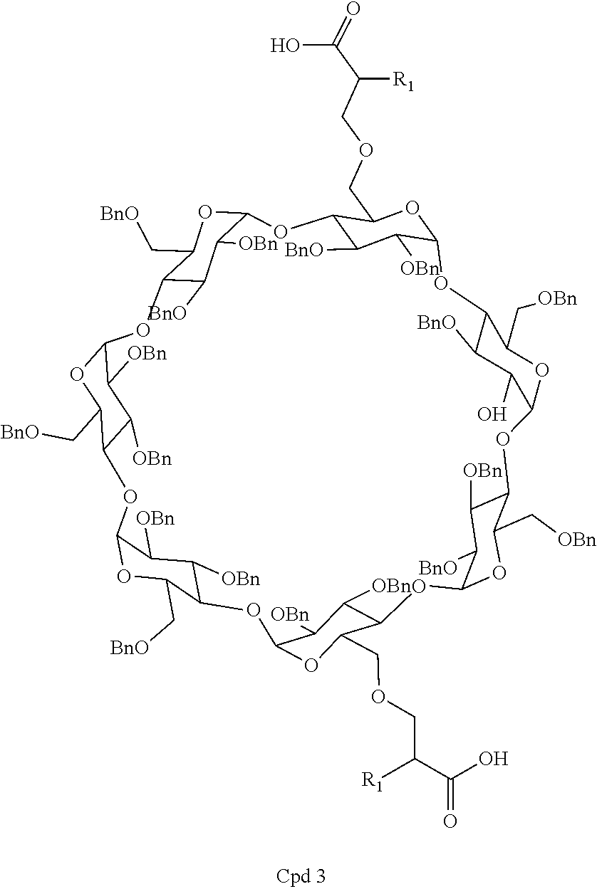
C12C([BnO])C([OBn])C(OC1COCC(C(O)=O)[R1])OC1C([BnO])C(O)C(OC1C[OBn])OC1C([OBn])C([BnO])C(OC1C[OBn])OC1C([OBn])C([OBn])C(OC1COCC(C(O)=O)[R1])OC1C([OBn])C([OBn])C(OC1C[BnO])OC1C([OBn])C([OBn])C(OC1C[BnO])OC1C([BnO])C([OBn])C(O2)OC1C[BnO]
